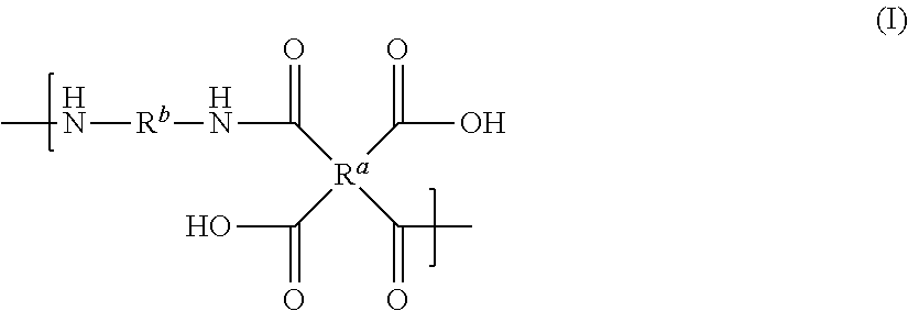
CN[Rb]NC(=O)[Ra](C(=O)O)(C(O)=O)C(C)=O
